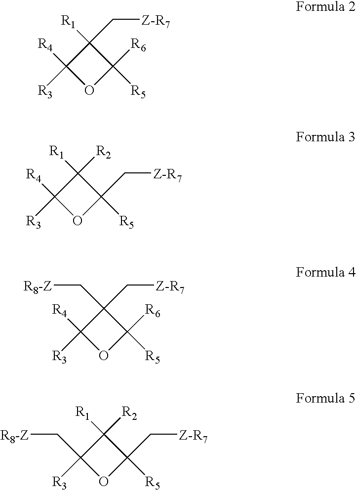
C1([R1])(C[Z-R7])C([R4])([R3])OC1([R5])[R6].C1([R1])([R2])C([R4])([R3])OC1([R5])C[Z-R7].C1(C[R8-Z])(C[Z-R7])C([R4])([R3])OC1([R5])[R6].C1([R1])([R2])C(C[R8-Z])([R3])OC1([R5])C[Z-R7]
